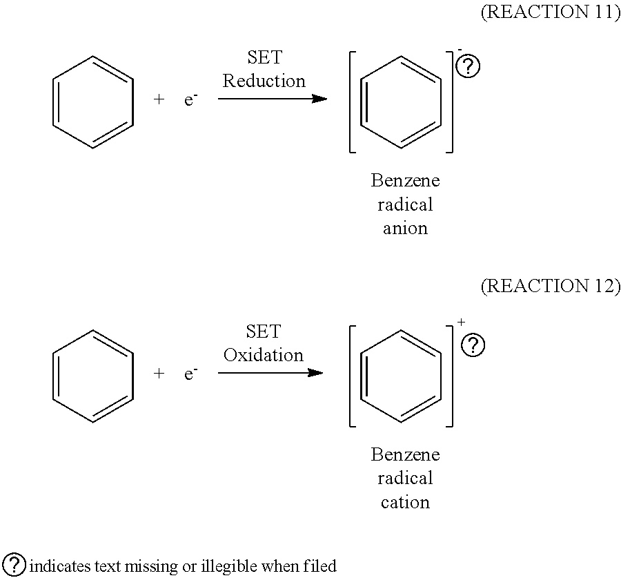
C1=CC=CC=C1.C1=CC=CC=C1.C1=CC=CC=C1.C1=CC=CC=C1
